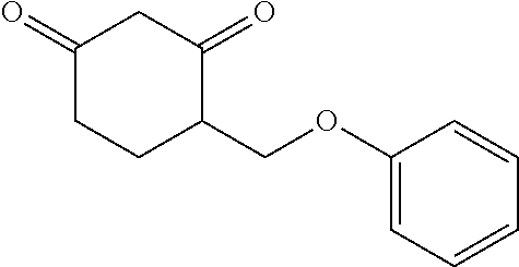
C1(=O)CC(=O)C(COC2=CC=CC=C2)CC1
